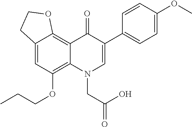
C12=CC(OCCC)=C3C(=C1OCC2)C(=O)C(C1=CC=C(OC)C=C1)=CN3CC(O)=O
